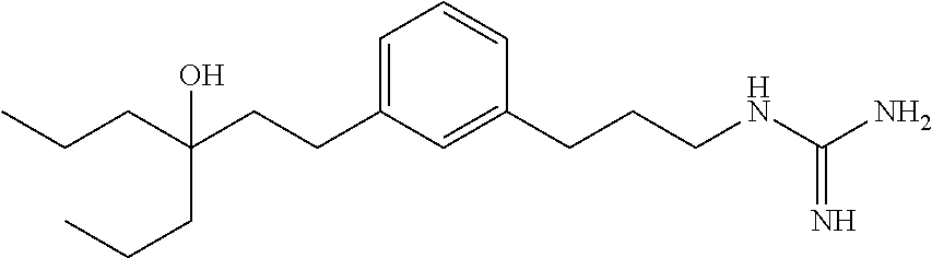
C1=C(CCC(CCC)(CCC)O)C=C(CCCNC(N)=N)C=C1
